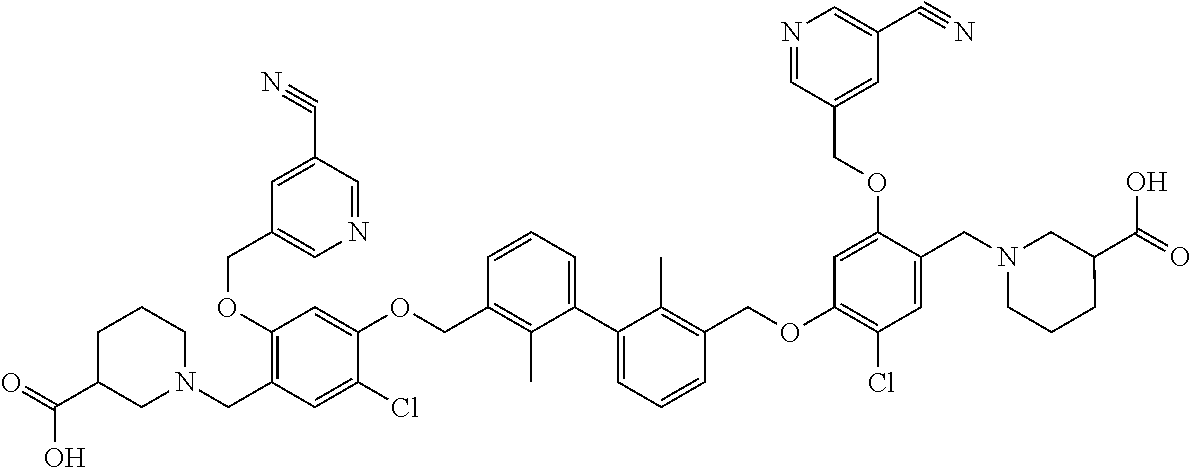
C1(OCC2=CN=CC(C#N)=C2)=C(CN2CC(C(=O)O)CCC2)C=C(Cl)C(OCC2=C(C)C(C3=CC=CC(COC4=C(Cl)C=C(CN5CC(C(=O)O)CCC5)C(OCC5=CC(C#N)=CN=C5)=C4)=C3C)=CC=C2)=C1
